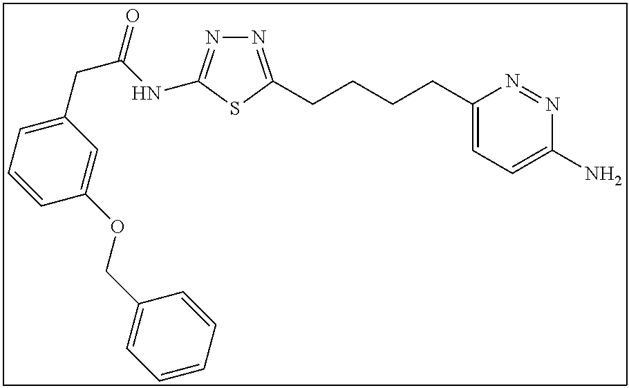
N1=C(CCCCC2=CC=C(N)N=N2)SC(NC(CC2=CC=CC(OCC3=CC=CC=C3)=C2)=O)=N1
